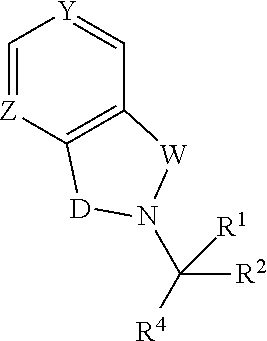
C1=[Z]C2=C(C=[Y]1)[W]N(C([R2])([R4])[R1])[D]2
